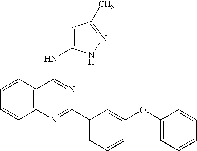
C12=C(N=C(C3=CC=CC(OC4=CC=CC=C4)=C3)N=C1NC1=CC(C)=NN1)C=CC=C2
